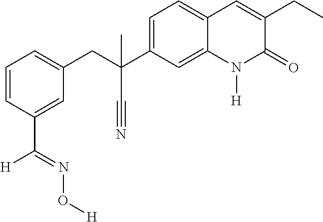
C(C1=CC=CC(C([H])=NO[H])=C1)C(C#N)(C1=CC=C2C(=C1)N([H])C(=O)C(CC)=C2)C
